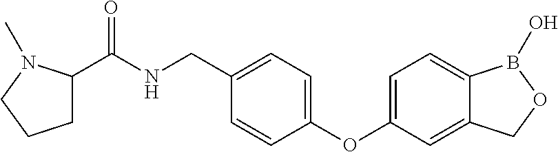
C1(C(NCC2=CC=C(OC3=CC=C4C(=C3)COB4O)C=C2)=O)CCCN1C
